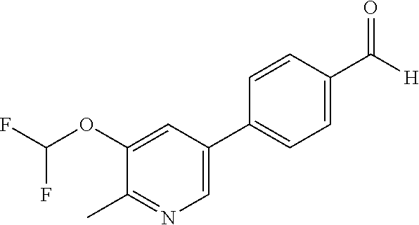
C1=CC(C([H])=O)=CC=C1C1=CN=C(C)C(OC(F)F)=C1
